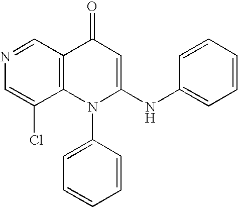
C12=C(C=NC=C1Cl)C(=O)C=C(NC1=CC=CC=C1)N2C1=CC=CC=C1
